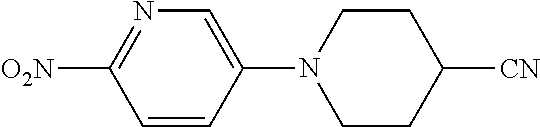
[O2N]C1=NC=C(N2CCC([CN])CC2)C=C1
